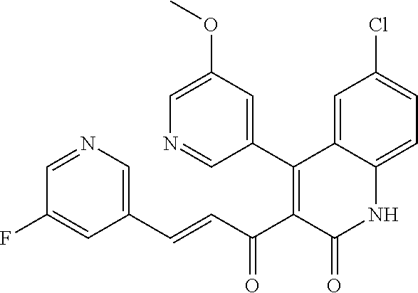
C1(C2=C(C(C=CC3=CN=CC(F)=C3)=O)C(=O)NC3=CC=C(Cl)C=C23)=CC(OC)=CN=C1
